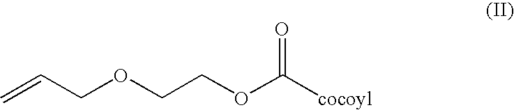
C=CCOCCOC([cocoyl])=O
